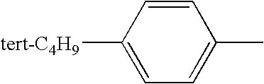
C1([tert-C4H9])=CC=C(C)C=C1
